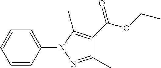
C1=CC(N2N=C(C)C(C(OCC)=O)=C2C)=CC=C1
